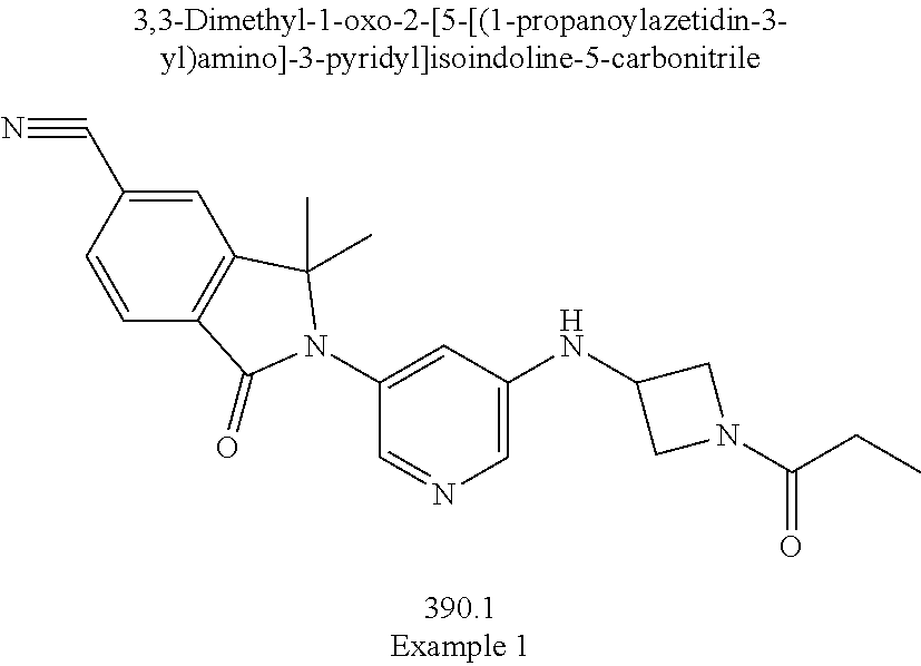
C1=C(C#N)C=CC2=C1C(C)(C)N(C1=CC(NC3CN(C(CC)=O)C3)=CN=C1)C2=O
